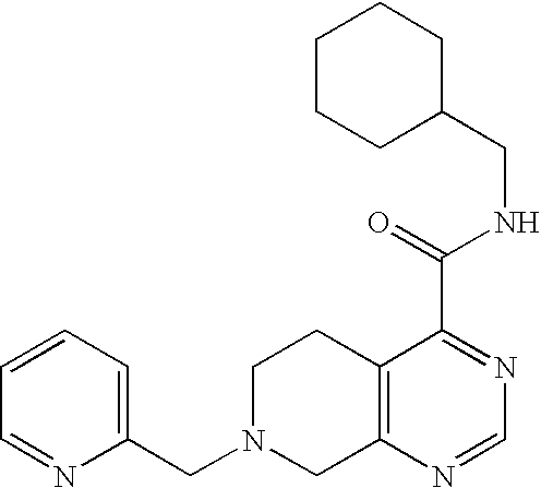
C1N(CC2=CC=CC=N2)CC2=C(C1)C(C(=O)NCC1CCCCC1)=NC=N2
